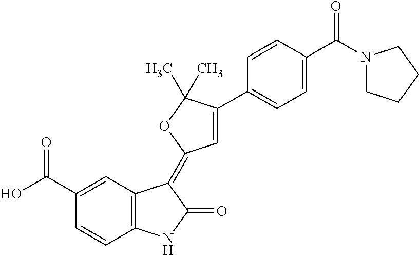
C1=C(C(O)=O)C=CC2=C1C(=C1C=C(C3=CC=C(C(N4CCCC4)=O)C=C3)C(C)(C)O1)C(=O)N2
